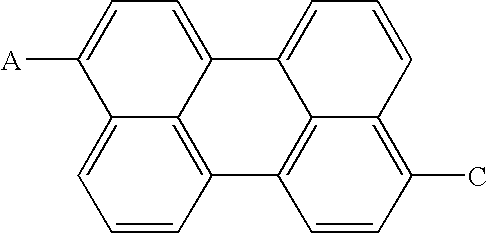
C1=CC2=C3C(=C1)C([A])=CC=C3C1=CC=CC3=C(C)C=CC2=C13
